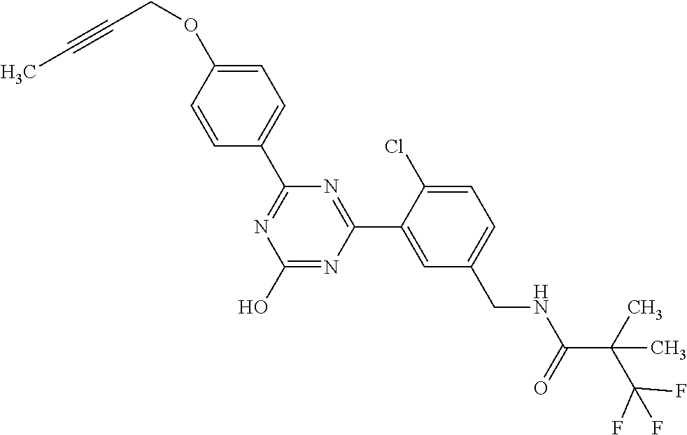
C1(C2=NC(O)=NC(C3=CC(CNC(C(C(F)(F)F)(C)C)=O)=CC=C3Cl)=N2)=CC=C(OCC#CC)C=C1
